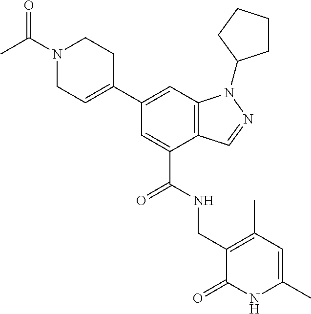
CC(N1CC=C(C2=CC3=C(C(C(=O)NCC4=C(C)C=C(C)NC4=O)=C2)C=NN3C2CCCC2)CC1)=O
